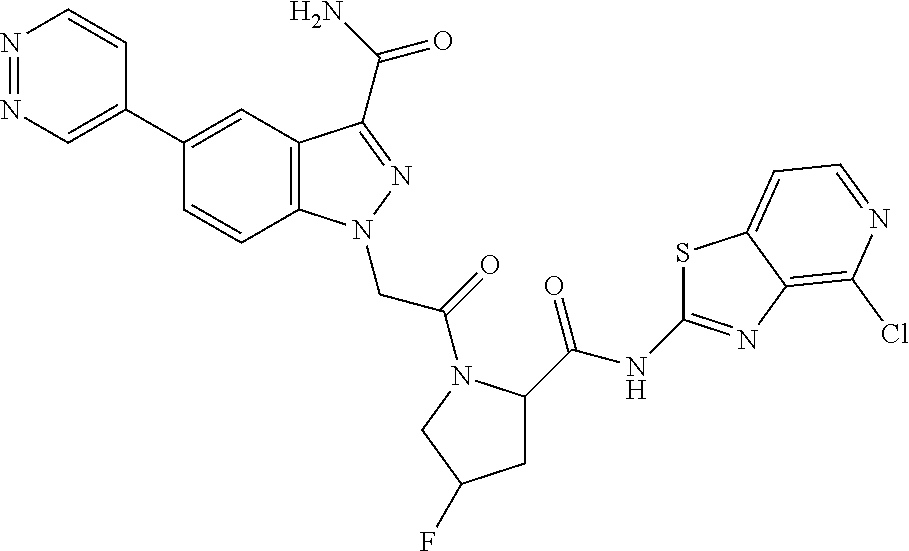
C1(C2=CN=NC=C2)=CC2=C(C=C1)N(CC(=O)N1C(C(NC3=NC4=C(Cl)N=CC=C4S3)=O)CC(F)C1)N=C2C(=O)N
